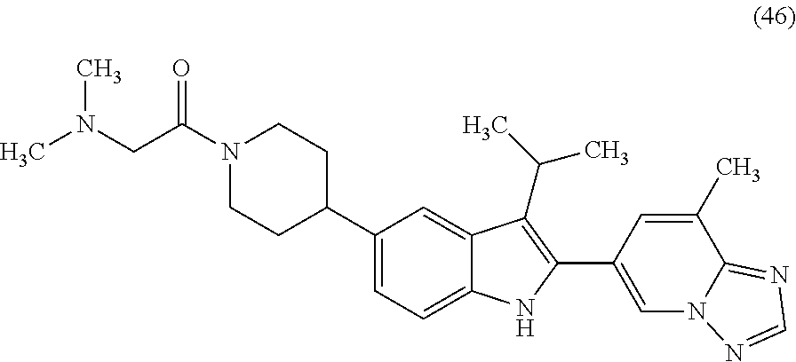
C1CC(C2=CC=C3C(=C2)C(C(C)C)=C(C2=CN4C(=NC=N4)C(C)=C2)N3)CCN1C(CN(C)C)=O
